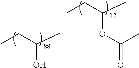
CCC(C)OC(C)=O.CCC(C)O
